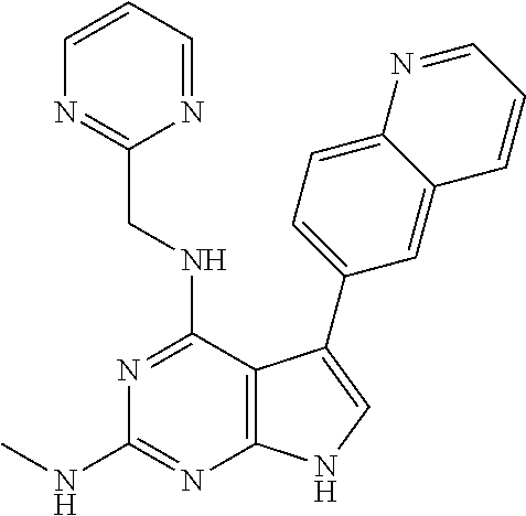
N1=C(NCC2=NC=CC=N2)C2=C(N=C1NC)NC=C2C1=CC=C2C(=C1)C=CC=N2
